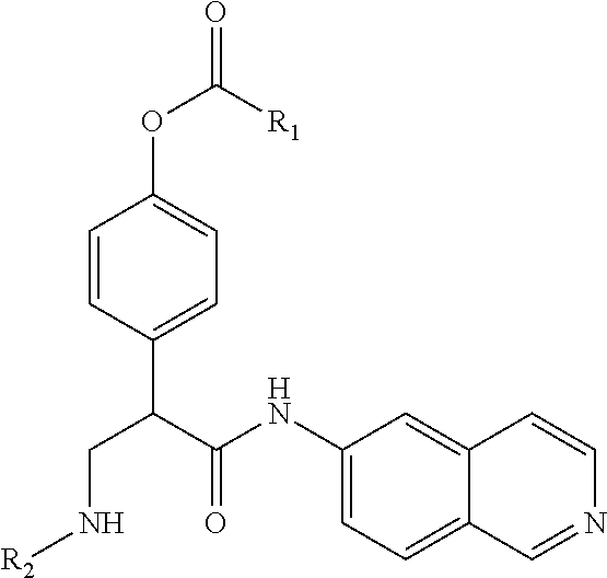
C1=CC(C(CN[R2])C(NC2=CC=C3C(=C2)C=CN=C3)=O)=CC=C1OC(=O)[R1]
